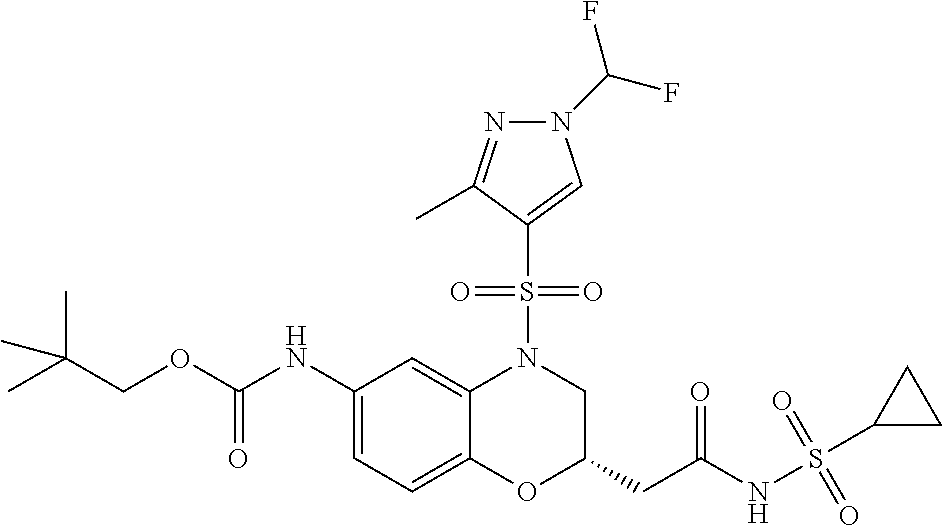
C1(NC(OCC(C)(C)C)=O)=CC=C2C(=C1)N(S(C1=CN(C(F)F)N=C1C)(=O)=O)CC(CC(NS(C1CC1)(=O)=O)=O)O2
